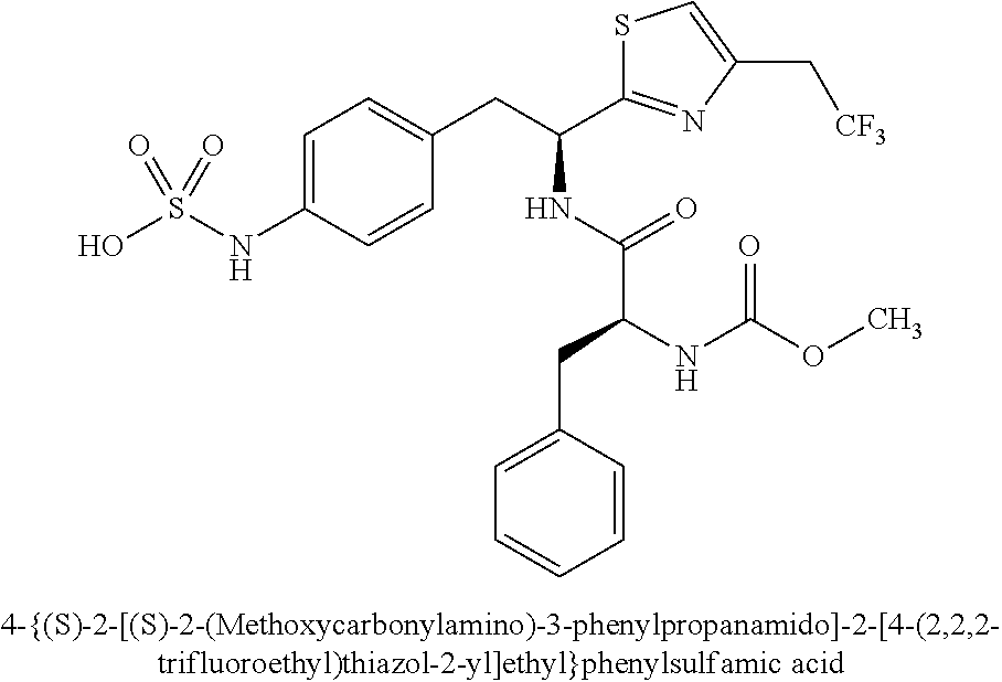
OS(NC1=CC=C(CC(C2=NC(C[CF3])=CS2)NC(C(NC(OC)=O)CC2=CC=CC=C2)=O)C=C1)(=O)=O
